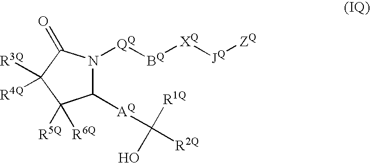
C1([AQ]C([R2Q])([R1Q])O)N([QQ][BQ][XQ][JQ][ZQ])C(=O)C([R3Q])([R4Q])C1([R6Q])[R5Q]
